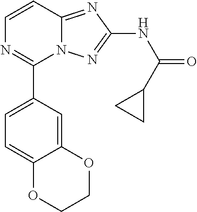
C1=CC2=NC(NC(C3CC3)=O)=NN2C(C2=CC=C3C(=C2)OCCO3)=N1
